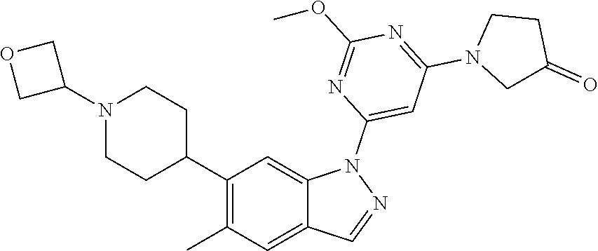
C1(C2CCN(C3COC3)CC2)=C(C)C=C2C(=C1)N(C1=CC(N3CC(=O)CC3)=NC(OC)=N1)N=C2
